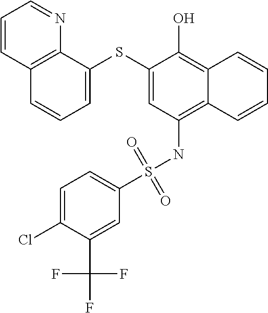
C12=C(NS(C3=CC=C(Cl)C(C(F)(F)F)=C3)(=O)=O)C=C(SC3=CC=CC4=C3N=CC=C4)C(O)=C1C=CC=C2
